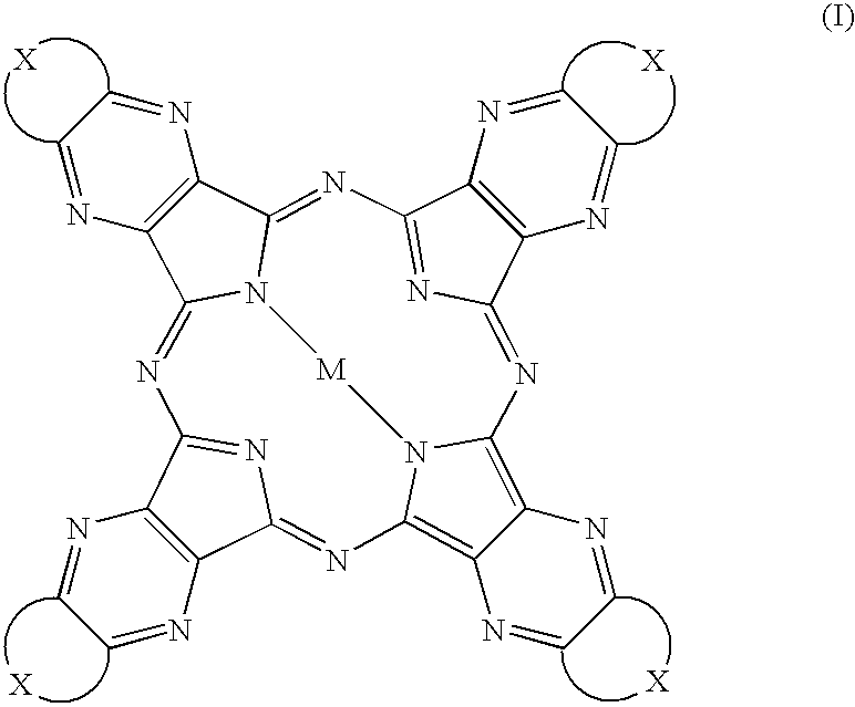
C12=C(C3=NC4=NC(=NC5=C6C(=C7N5[M]N3C1=NC1=NC(=N7)C3=C1N=CC=N3)N=CC=N6)C1=C4N=CC=N1)N=CC=N2
